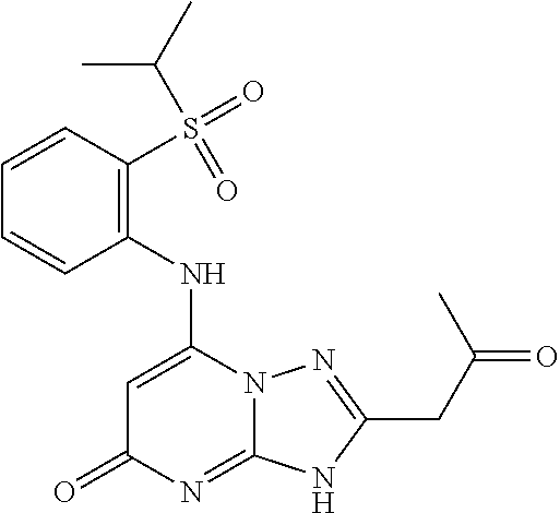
C1=CC(NC2=CC(=O)N=C3N2N=C(CC(=O)C)N3)=C(S(C(C)C)(=O)=O)C=C1
